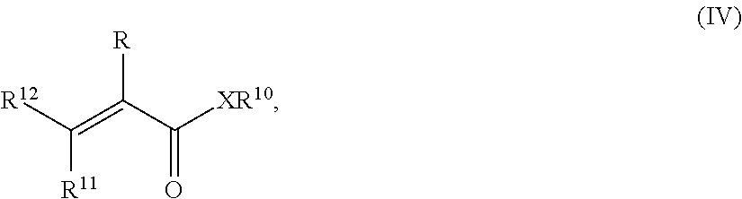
[R12]C(=C(C([XR10])=O)[R])[R11]
